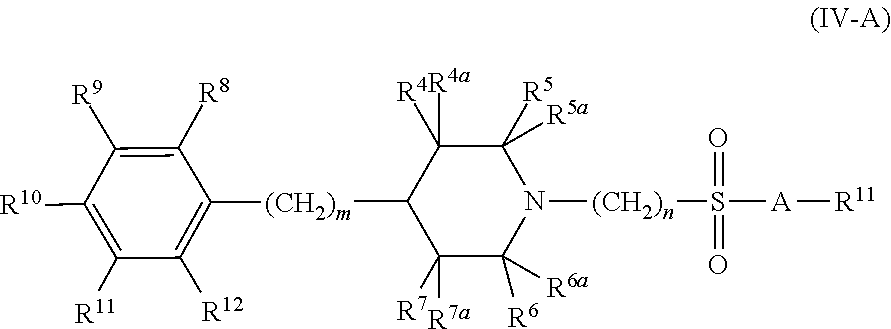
C1([R7])([R7a])C([R6])([R6a])N([(CH2)n]S(=O)(=O)[A][R11])C([R5a])([R5])C([R4])([R4a])C1[(CH2)m]C1=C([R12])C([R11])=C([R10])C([R9])=C1[R8]
